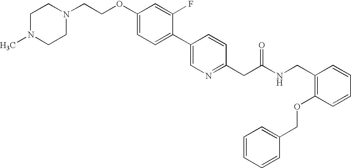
C1N(C)CCN(CCOC2=CC=C(C3=CN=C(CC(NCC4=C(OCC5=CC=CC=C5)C=CC=C4)=O)C=C3)C(F)=C2)C1
